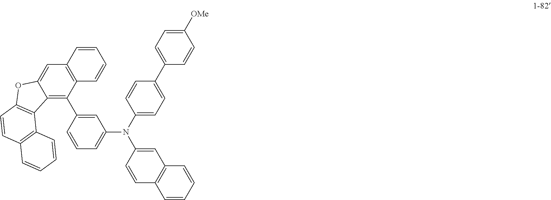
C12=CC3=C(C(C4=CC(N(C5=CC=C(C6=CC=C([OMe])C=C6)C=C5)C5=CC6=C(C=C5)C=CC=C6)=CC=C4)=C1C1=C(O2)C=CC2=C1C=CC=C2)C=CC=C3
